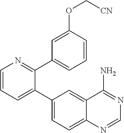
C1=CC=C(C2=CC=C3C(=C2)C(N)=NC=N3)C(C2=CC=CC(OC[CN])=C2)=N1
